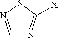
C1=NSC([X])=N1
